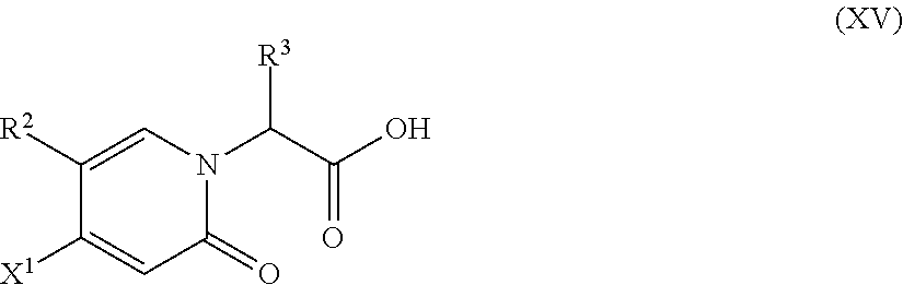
C1([X1])=CC(=O)N(C(C(O)=O)[R3])C=C1[R2]
